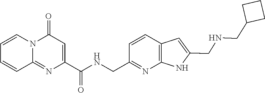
C(C1=NC2=C(C=C1)C=C(CNCC1CCC1)N2)NC(C1=CC(=O)N2C(=N1)C=CC=C2)=O
